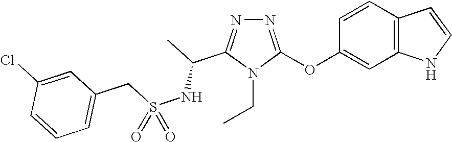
N1=C(OC2=CC3=C(C=C2)C=CN3)N(CC)C(C(C)NS(CC2=CC=CC(Cl)=C2)(=O)=O)=N1
